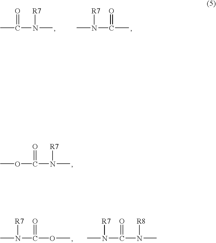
COC(N(C)[R7])=O.CN(C(OC)=O)[R7].CN(C(N(C)[R8])=O)[R7].CN(C(C)=O)[R7].CC(N(C)[R7])=O
